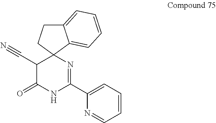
C12(C(C#N)C(=O)NC(C3=CC=CC=N3)=N1)C1=CC=CC=C1CC2
